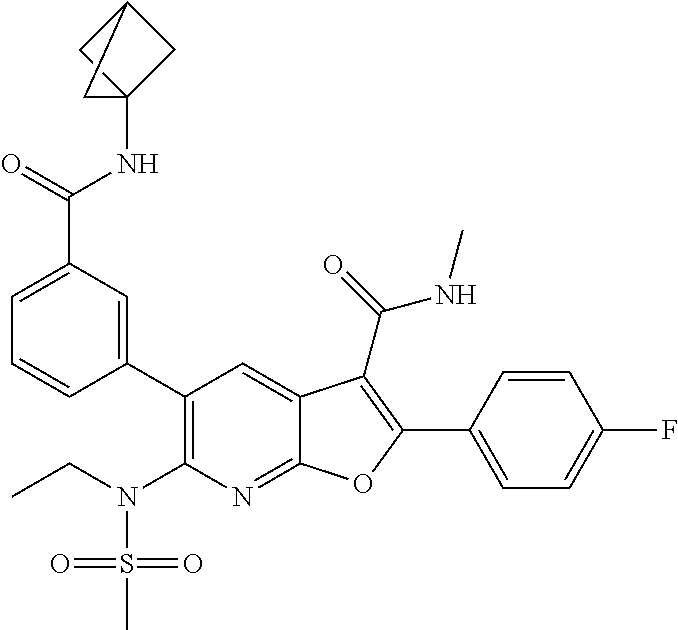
C1=C(C2=C(C(=O)NC)C3=CC(C4=CC(C(NC56CC(C5)C6)=O)=CC=C4)=C(N(CC)S(C)(=O)=O)N=C3O2)C=CC(F)=C1
